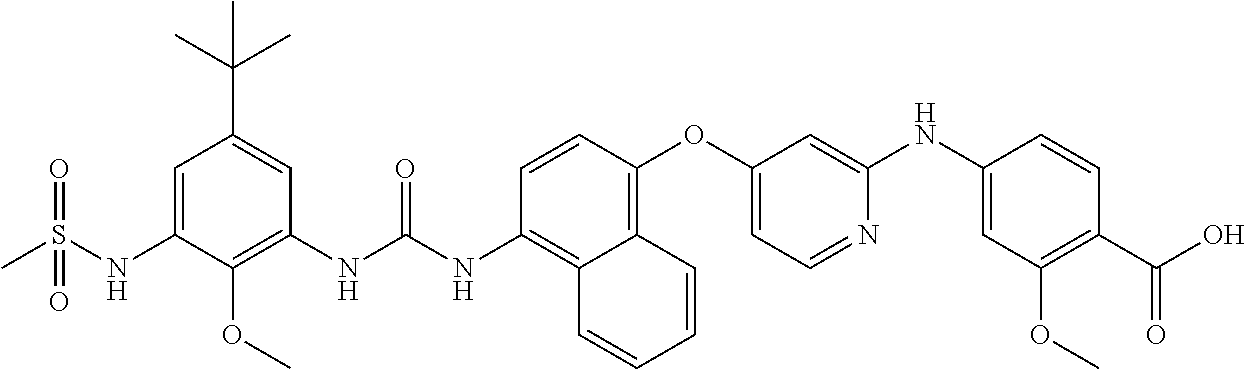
C1=C([N H]S(C)(=O)=O)C(OC)=C(NC(NC2=C3C(=C(OC4=CC=NC(NC5=CC(OC)=C(C(O)=O)C=C5)=C4)C=C2)C=CC=C3)=O)C=C1C(C)(C)C
